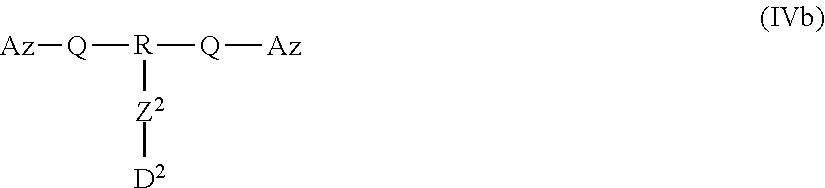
[Az][Q][R]([Q][Az])[Z2][D2]
